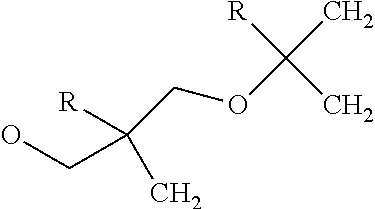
OCC([R])(C)COC([R])(C)C
